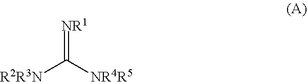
[NR1]=C([NR4R5])[R2R3N]
